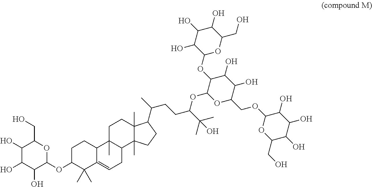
C1(O)C(O)C(O)C(OC2C(C)(C)C3=CCC4C(C)(C3CC2)CCC2(C)C4(C)CCC2C(C)CCC(C(C)(C)O)OC2OC(COC3OC(CO)C(O)C(O)C3O)C(O)C(O)C2OC2OC(CO)C(O)C(O)C2O)OC1CO
